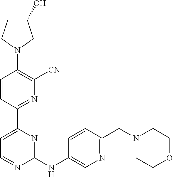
C1=CC(C2=CC=NC(NC3=CN=C(CN4CCOCC4)C=C3)=N2)=NC([CN])=C1N1CC(O)CC1
